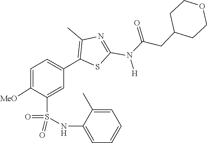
O=C(N(C1=NC(C)=C(C2=CC=C([MeO])C(S(=O)(NC3=CC=CC=C3C)=O)=C2)S1)[H])CC1CCOCC1
